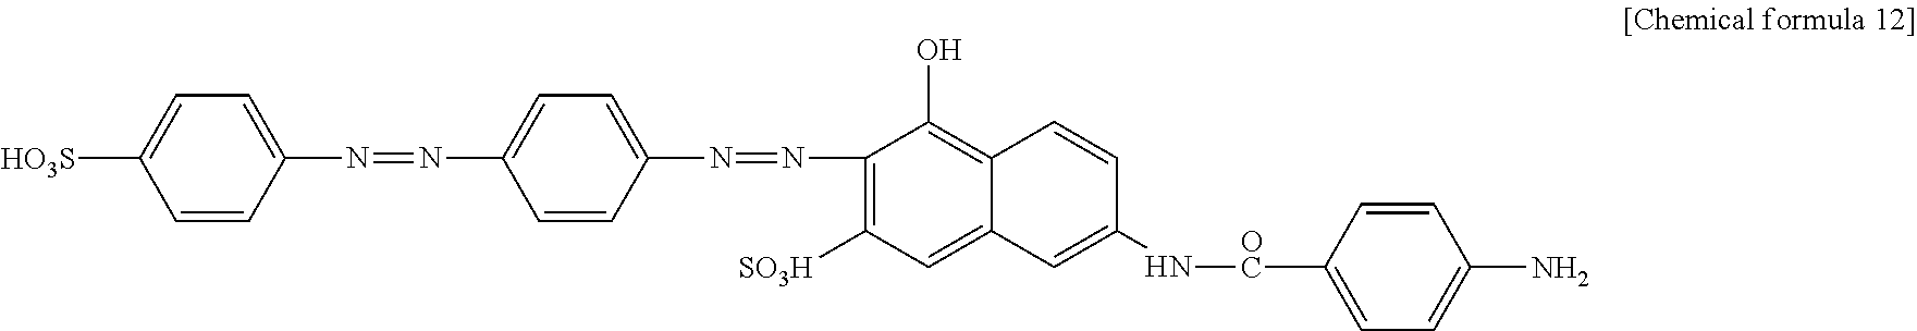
C1=CC(N=NC2=CC=C(N=NC3=C([SO3H])C=C4C(=C3O)C=CC(N[OC]C3=CC=C(N)C=C3)=C4)C=C2)=CC=C1[HO3S]
